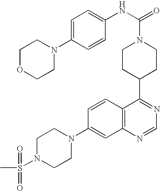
C1(N2CCN(S(=O)(=O)C)CC2)=CC2=C(C=C1)C(C1CCN(C(NC3=CC=C(N4CCOCC4)C=C3)=O)CC1)=NC=N2
